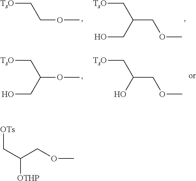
[TsO]CCOC.[TsO]CC(COC)CO.[TsO]CC(OC)CO.[TsO]CC(COC)O.[OTs]CC(COC)[OTHP]
